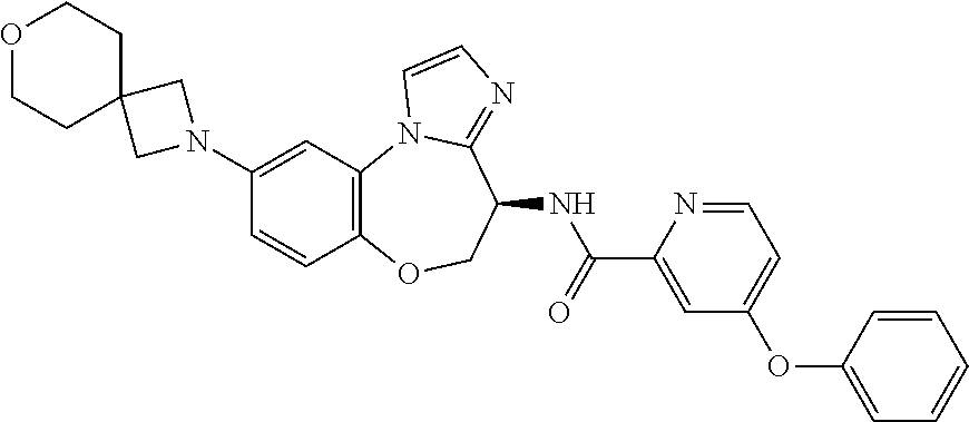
C12=C(OCC(NC(=O)C3=CC(OC4=CC=CC=C4)=CC=N3)C3=NC=CN13)C=CC(N1CC3(C1)CCOCC3)=C2
